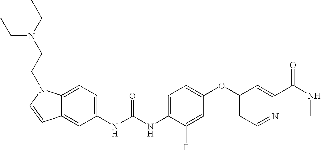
C1(NC(NC2=CC=C(OC3=CC=NC(C(NC)=O)=C3)C=C2F)=O)=CC=C2C(=C1)C=CN2CCN(CC)CC
